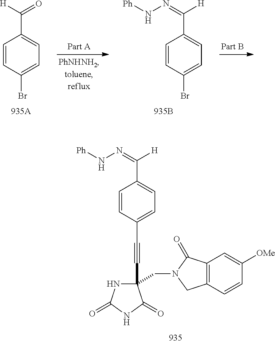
C1(C([H])=O)=CC=C(Br)C=C1.C1(C(=NN[Ph])[H])=CC=C(Br)C=C1.C1=CC(C#CC2(CN3CC4=C(C3=O)C=C([OMe])C=C4)NC(=O)NC2=O)=CC=C1C([H])=NN[Ph]
